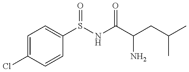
C1=C(Cl)C=CC(S(NC(C(CC(C)C)N)=O)=O)=C1
